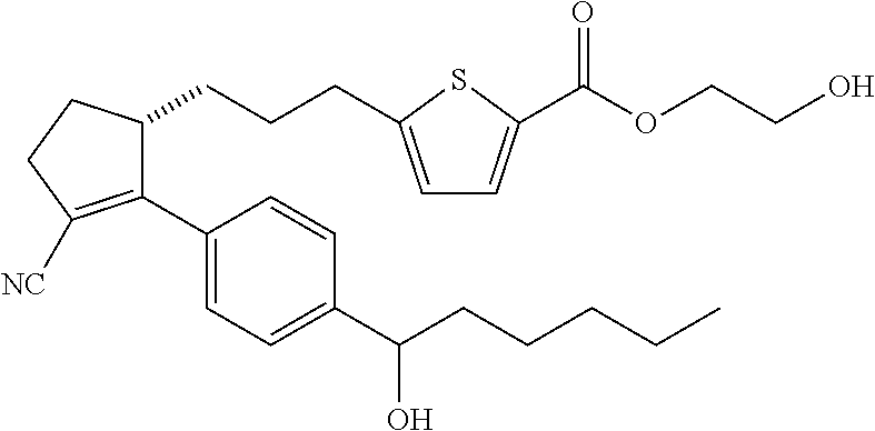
C1(C2=CC=C(C(O)CCCCC)C=C2)=C([NC])CCC1CCCC1=CC=C(C(OCCO)=O)S1
